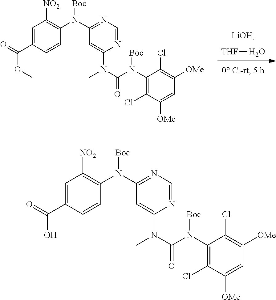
[THF]O.[LiOH].C1=C(C(=O)OC)C=CC(N(C2=NC=NC(N(C(N(C3=C(Cl)C([OMe])=CC([OMe])=C3Cl)[Boc])=O)C)=C2)[Boc])=C1[NO2].C1=C(C(=O)O)C=CC(N(C2=NC=NC(N(C(N(C3=C(Cl)C([OMe])=CC([OMe])=C3Cl)[Boc])=O)C)=C2)[Boc])=C1[NO2]
